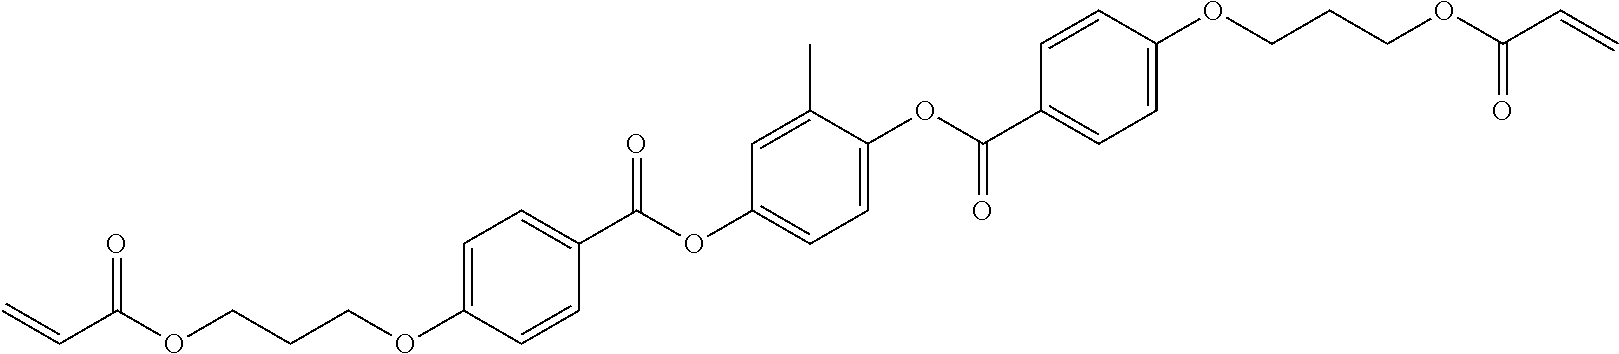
C(C(OCCCOC1=CC=C(C(OC2=CC=C(OC(C3=CC=C(OCCCOC(C=C)=O)C=C3)=O)C(C)=C2)=O)C=C1)=O)=C
